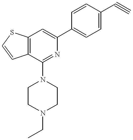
C12=C(C(N3CCN(CC)CC3)=NC(C3=CC=C(C#C)C=C3)=C1)C=CS2
